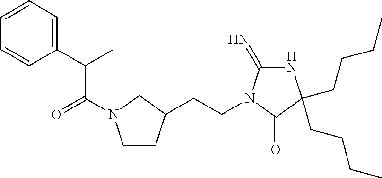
N1C(=N)N(CCC2CCN(C(C(C)C3=CC=CC=C3)=O)C2)C(=O)C1(CCCC)CCCC
